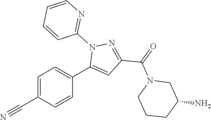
C1=C(C#N)C=CC(C2=CC(C(=O)N3CCCC(N)C3)=NN2C2=NC=CC=C2)=C1
